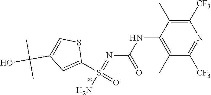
C1([CF3])=C(C)C(NC(N=S(N)(C2=CC(C(O)(C)C)=CS2)=O)=O)=C(C)C([CF3])=N1
